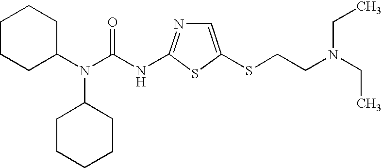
C1CCC(N(C(NC2=NC=C(SCCN(CC)CC)S2)=O)C2CCCCC2)CC1
